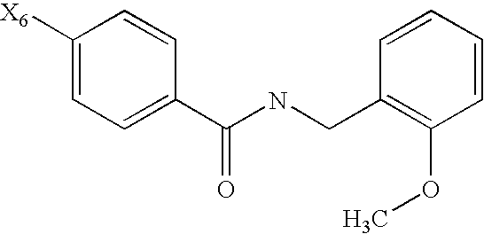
C1([X6])=CC=C(C(NCC2=C(OC)C=CC=C2)=O)C=C1
